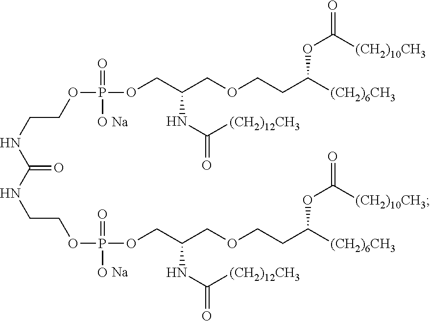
O(P(OCC(COCCC([(CH2)6CH3])OC([(CH2)10CH3])=O)NC([(CH2)12CH3])=O)(=O)O)CCNC(NCCOP(OCC(COCCC([(CH2)6CH3])OC([(CH2)10CH3])=O)NC([(CH2)12CH3])=O)(=O)O)=O.[Na].[Na]
